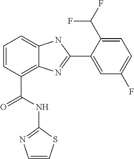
C1=CC(C(NC2=NC=CS2)=O)=C2C(=C1)NC(C1=CC(F)=CC=C1C(F)F)=N2
